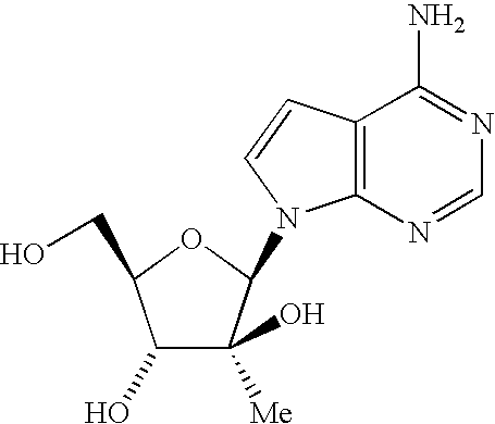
C1(O)C([Me])(O)C(N2C3=C(C(N)=NC=N3)C=C2)OC1CO
